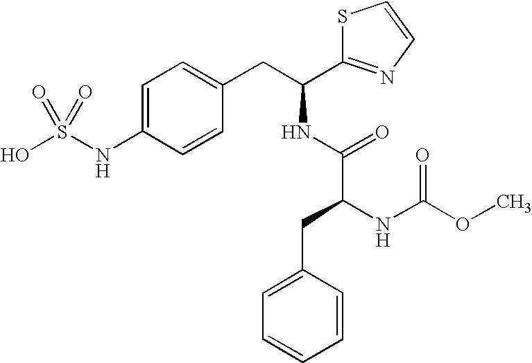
C1=C(NS(O)(=O)=O)C=CC(CC(NC(C(NC(OC)=O)CC2=CC=CC=C2)=O)C2=NC=CS2)=C1
